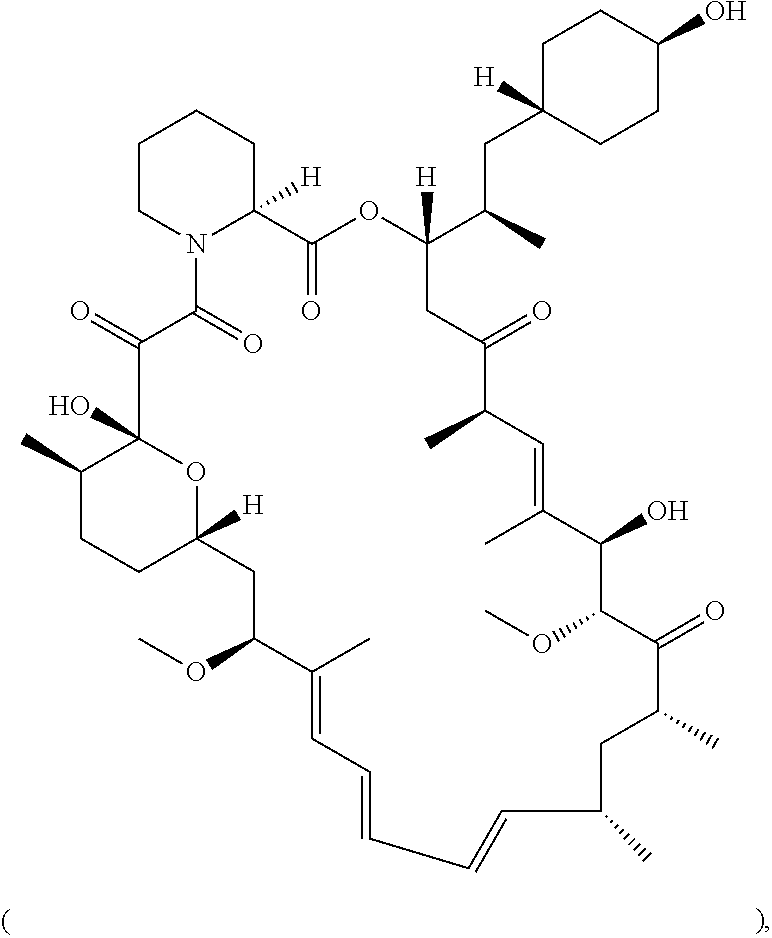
C1CN2C([H])(CC1)C(=O)OC(C(C)CC1([H])CCC(O)CC1)([H])CC(=O)C(C)C=C(C)C(O)C(OC)C(=O)C(C)CC(C)C=CC=CC=C(C)C(OC)CC1([H])OC(O)(C(C)CC1)C(=O)C2=O
